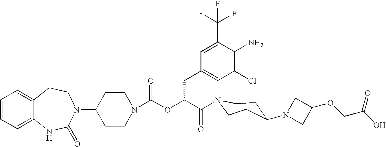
C12=CC=CC=C1NC(=O)N(C1CCN(C(OC(C(=O)N3CCC(N4CC(OCC(O)=O)C4)CC3)CC3=CC(Cl)=C(N)C(C(F)(F)F)=C3)=O)CC1)CC2
